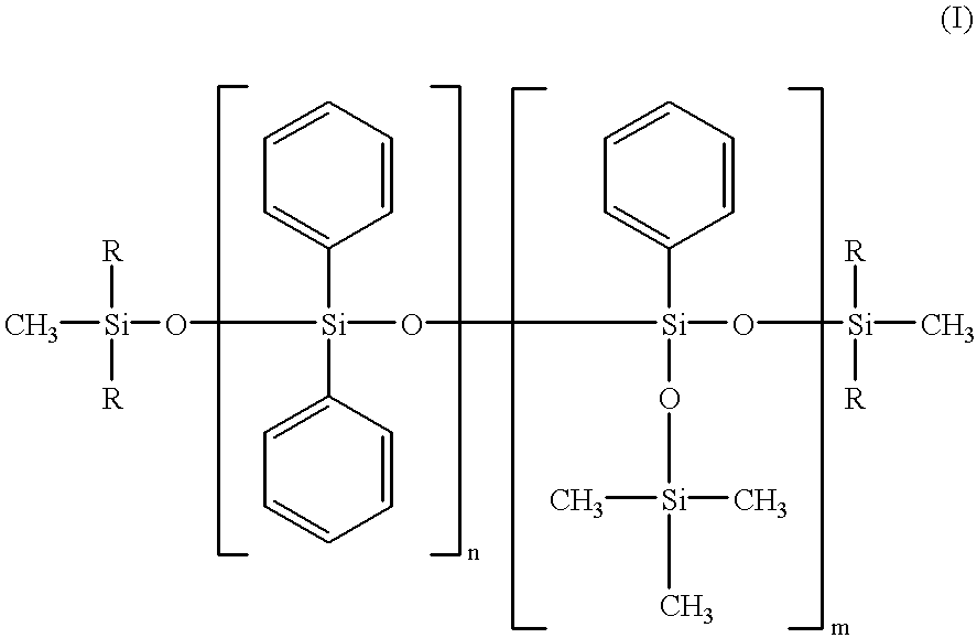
[Si](O[Si](C)([R])[R])(O[Si](C1=CC=CC=C1)(O[Si](C)(C)C)O[Si]([R])([R])C)(C1=CC=CC=C1)C1=CC=CC=C1
